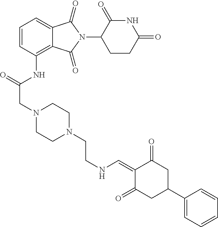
C1(NC(CN2CCN(CCNC=C3C(=O)CC(C4=CC=CC=C4)CC3=O)CC2)=O)=C2C(=CC=C1)C(=O)N(C1C(=O)NC(=O)CC1)C2=O
